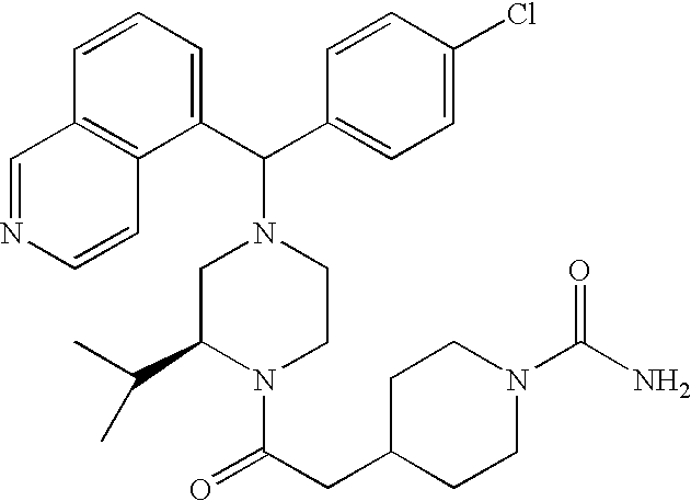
C1(C(N2CC(C(C)C)N(C(CC3CCN(C(N)=O)CC3)=O)CC2)C2=CC=C(Cl)C=C2)=CC=CC2=C1C=CN=C2
